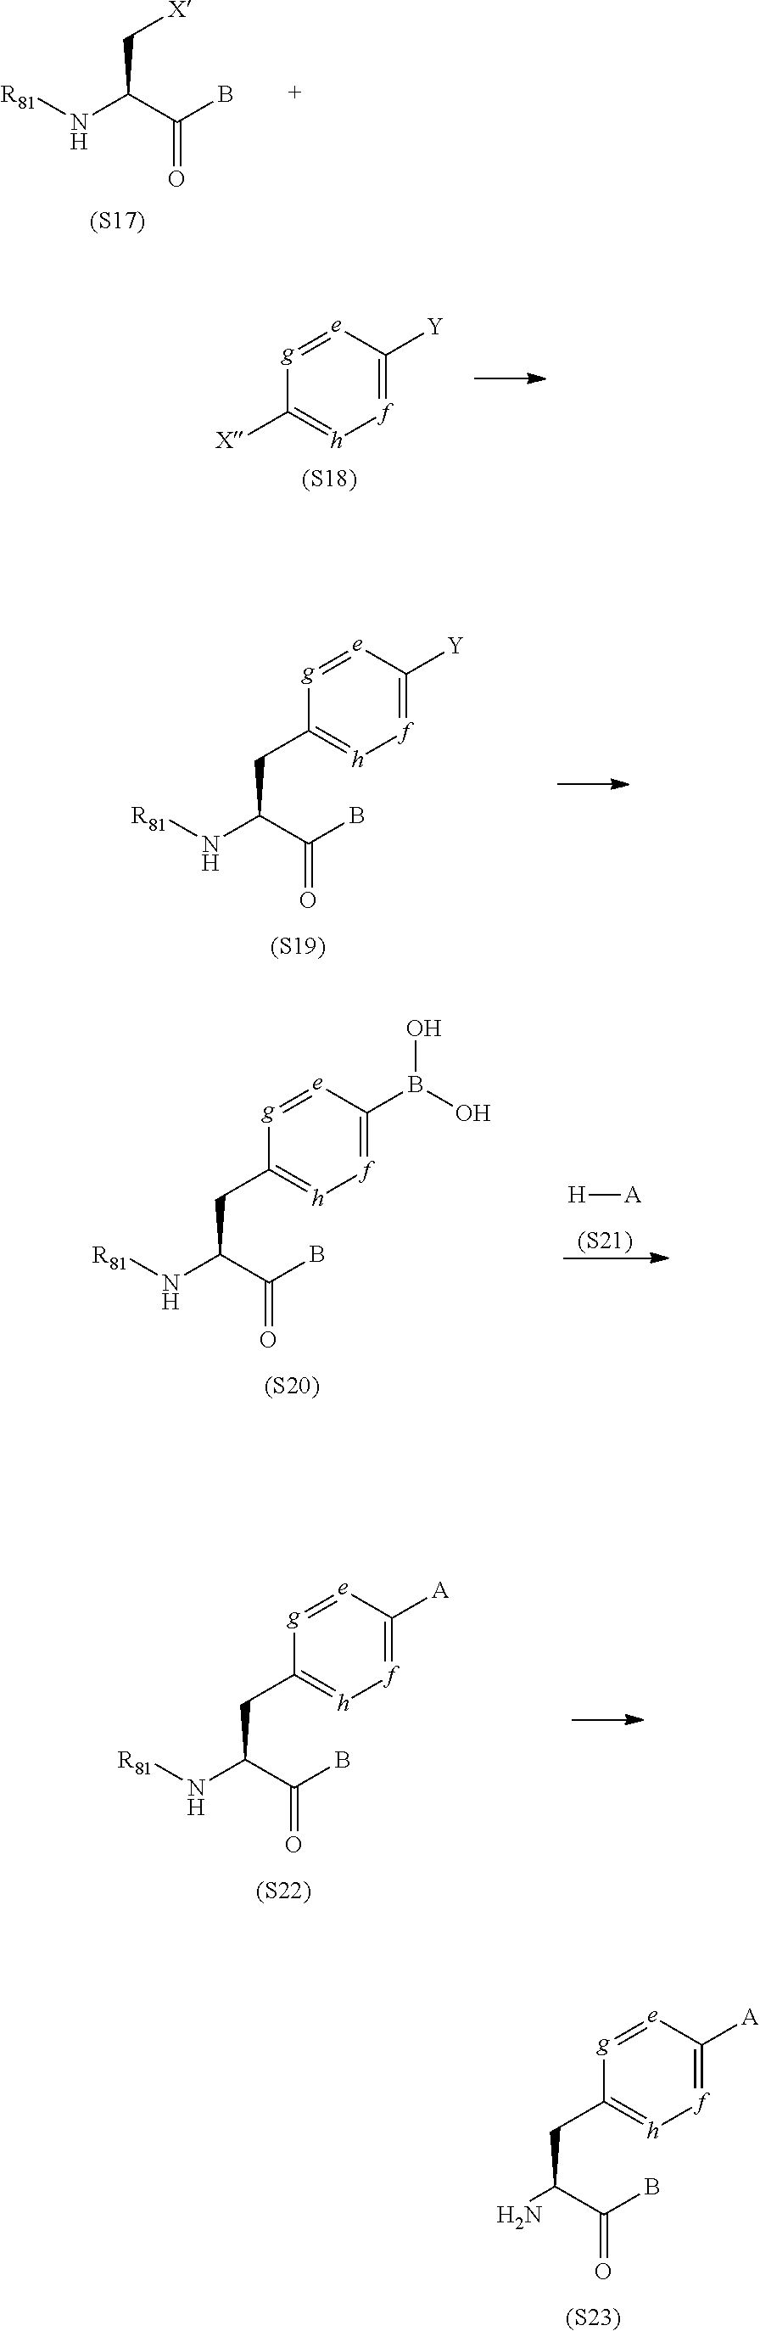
[g]1=[e]C([A])=[f][h]=C1CC(C(=O)B)N.[(S23)].[R81]NC(C[X])C(=O)B.[(S17)].[g]1=[e]C([Y])=[f][h]=C1[X].[(S18)].[g]1=[e]C([Y])=[f][h]=C1CC(C(=O)B)N[R81].[(S19)].[g]1=[e]C(B(O)O)=[f][h]=C1CC(C(=O)B)N[R81].[(S20)].[H][A].[(S21)].[g]1=[e]C([A])=[f][h]=C1CC(C(=O)B)N[R81].[(S22)]
